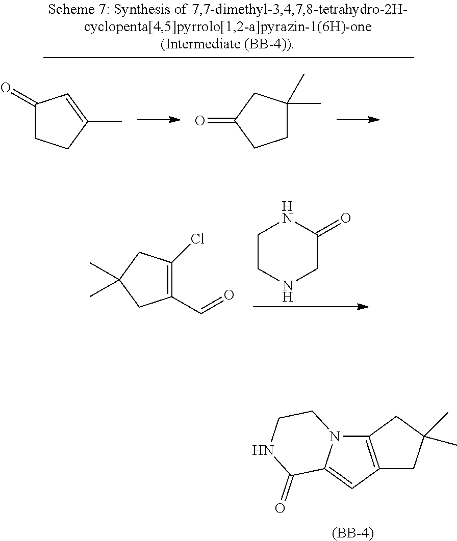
C12=C(C=C3N1CCNC3=O)CC(C)(C)C2.[(BB-4)].C1(=O)CCC(C)=C1.C1C(C)(C)CC(=O)C1.C1(C=O)=C(Cl)CC(C)(C)C1.C1CNCC(=O)N1
